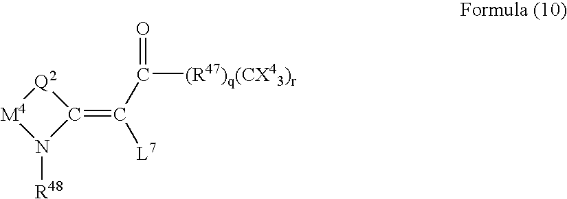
N1([R48])C(=C(C([(R47)q(CX43)r])=O)[L7])[Q2][M4]1
